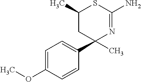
C1=C(OC)C=CC(C2(C)N=C(N)SC(C)C2)=C1
